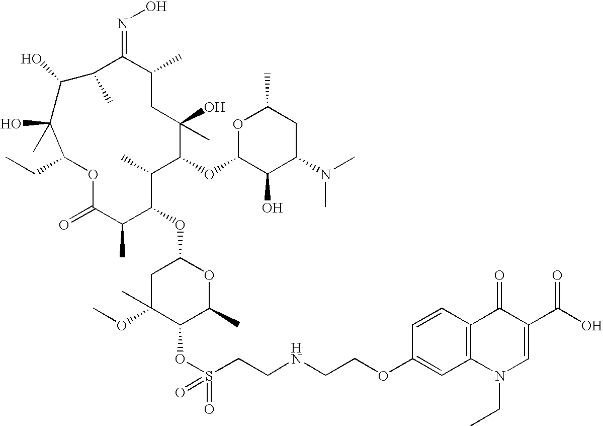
C1C(OC)(C)C(OS(CCNCCOC2=CC3=C(C=C2)C(=O)C(C(=O)O)=CN3CC)(=O)=O)C(C)OC1OC1C(C)C(=O)OC(CC)C(O)(C)C(O)C(C)C(=NO)C(C)CC(C)(O)C(OC2C(O)C(N(C)C)CC(C)O2)C1C
